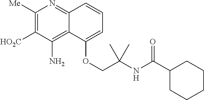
C1([Me])=C([HO2C])C(N)=C2C(=N1)C=CC=C2OCC(NC(C1CCCCC1)=O)(C)C
